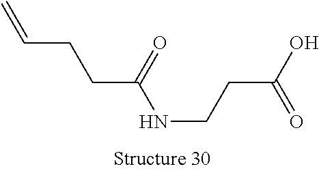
C=CCCC(NCCC(O)=O)=O
